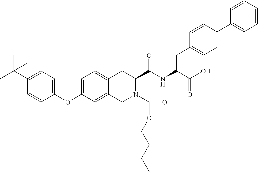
C12=CC=C(OC3=CC=C(C(C)(C)C)C=C3)C=C1CN(C(=O)OCCCC)C(C(NC(C(O)=O)CC1=CC=C(C3=CC=CC=C3)C=C1)=O)C2
